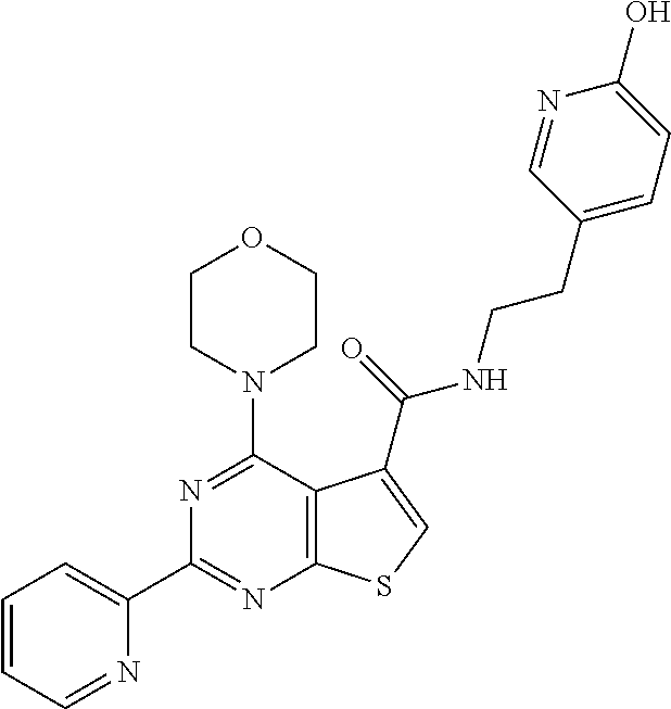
N1=C(N2CCOCC2)C2=C(N=C1C1=CC=CC=N1)SC=C2C(=O)NCCC1=CC=C(O)N=C1
